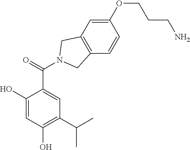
C1(O)=CC(O)=C(C(C)C)C=C1C(=O)N1CC2=C(C=CC(OCCCN)=C2)C1
